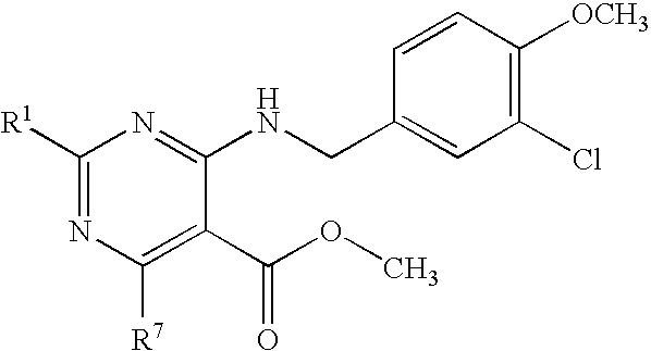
C1([R1])=NC([R7])=C(C(OC)=O)C(NCC2=CC(Cl)=C([OCH3])C=C2)=N1
